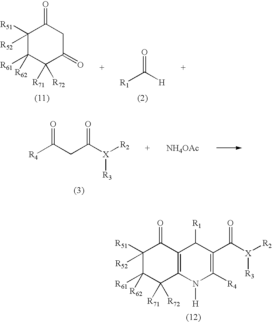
O=C([H])[R1].C1C(=O)C([R71])([R72])C([R61])([R62])C([R51])([R52])C1=O.O=C(CC([X]([R2])[R3])=O)[R4].[NH4OAc].C12=C(N([H])C([R4])=C(C([X]([R2])[R3])=O)C1[R1])C([R71])([R72])C([R61])([R62])C([R51])([R52])C2=O
